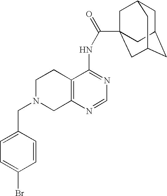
C1N(CC2=CC=C(Br)C=C2)CC2=C(C1)C(NC(=O)C13CC4CC(CC(C1)C4)C3)=NC=N2
